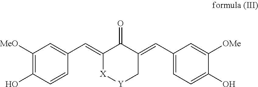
C1([MeO])=C(O)C=CC(C=C2[X][Y]CC(=CC3=CC=C(O)C([OMe])=C3)C2=O)=C1
